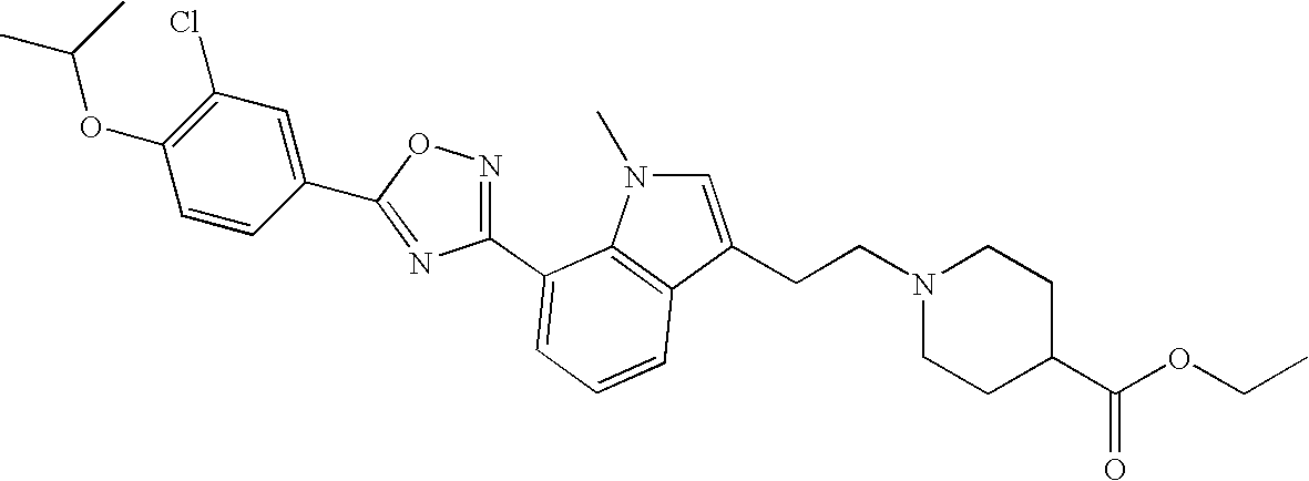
C1(C2=CC=CC3=C2N(C)C=C3CCN2CCC(C(OCC)=O)CC2)=NOC(C2=CC(Cl)=C(OC(C)C)C=C2)=N1
